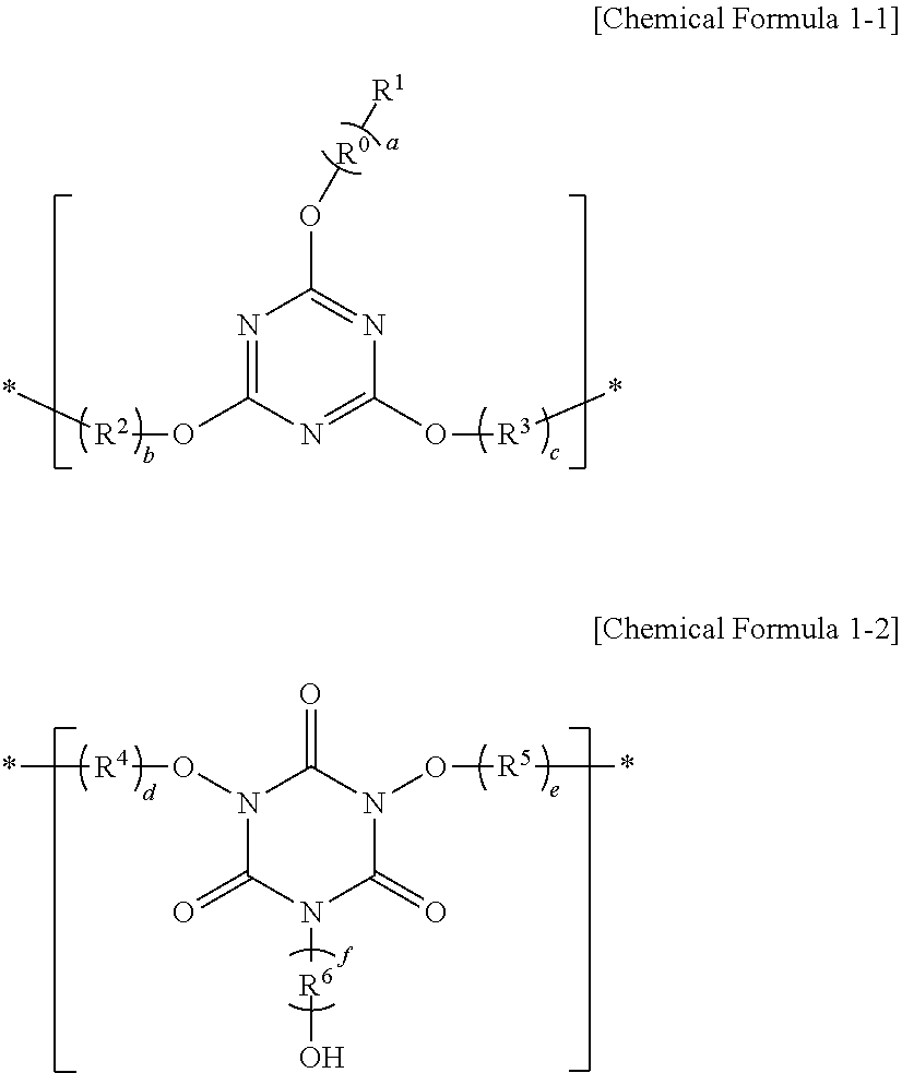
N1=C(O[R2]*)N=C(O[R3]*)N=C1O[R0][R1].C1(=O)N(O[R4]*)C(=O)N(O[R5]*)C(=O)N1[R6]O
